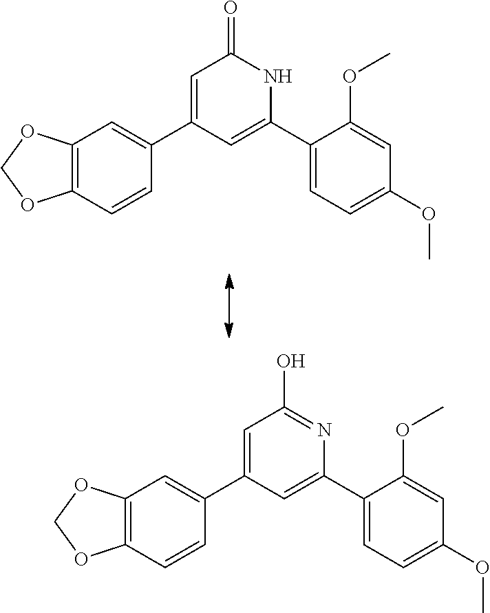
C12=C(C=CC(C3=CC(=O)NC(C4=CC=C(OC)C=C4OC)=C3)=C1)OCO2.C12=C(C=CC(C3=CC(O)=NC(C4=CC=C(OC)C=C4OC)=C3)=C1)OCO2
